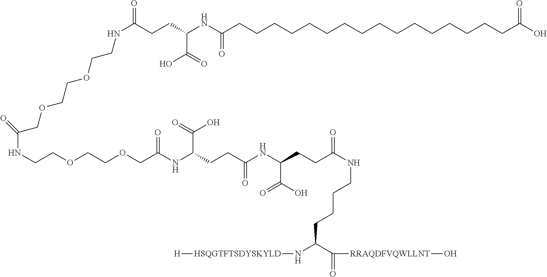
[H][HSQGTFTSDYSKYLD]NC(C(=O)[RRAQDFVQWLLNT]O)CCCCNC(=O)CCC(NC(CCC(NC(COCCOCCNC(=O)COCCOCCNC(=O)CCC(NC(CCCCCCCCCCCCCCCCC(O)=O)=O)C(=O)O)=O)C(=O)O)=O)C(O)=O
